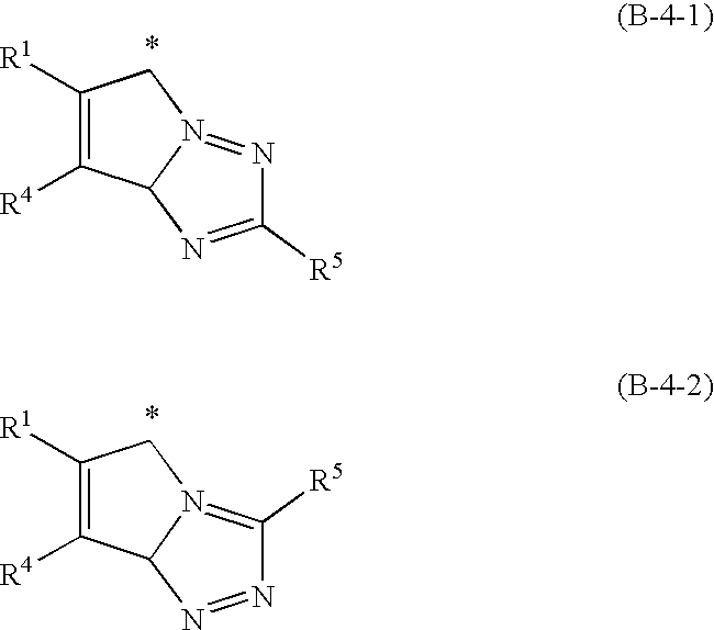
C1([R1])=C([R4])C2N(=NC([R5])=N2)C1.C1([R1])=C([R4])C2N(=C([R5])N=N2)C1
